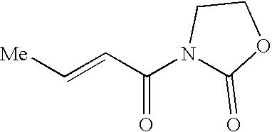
C(=CC(N1C(=O)OCC1)=O)[Me]
